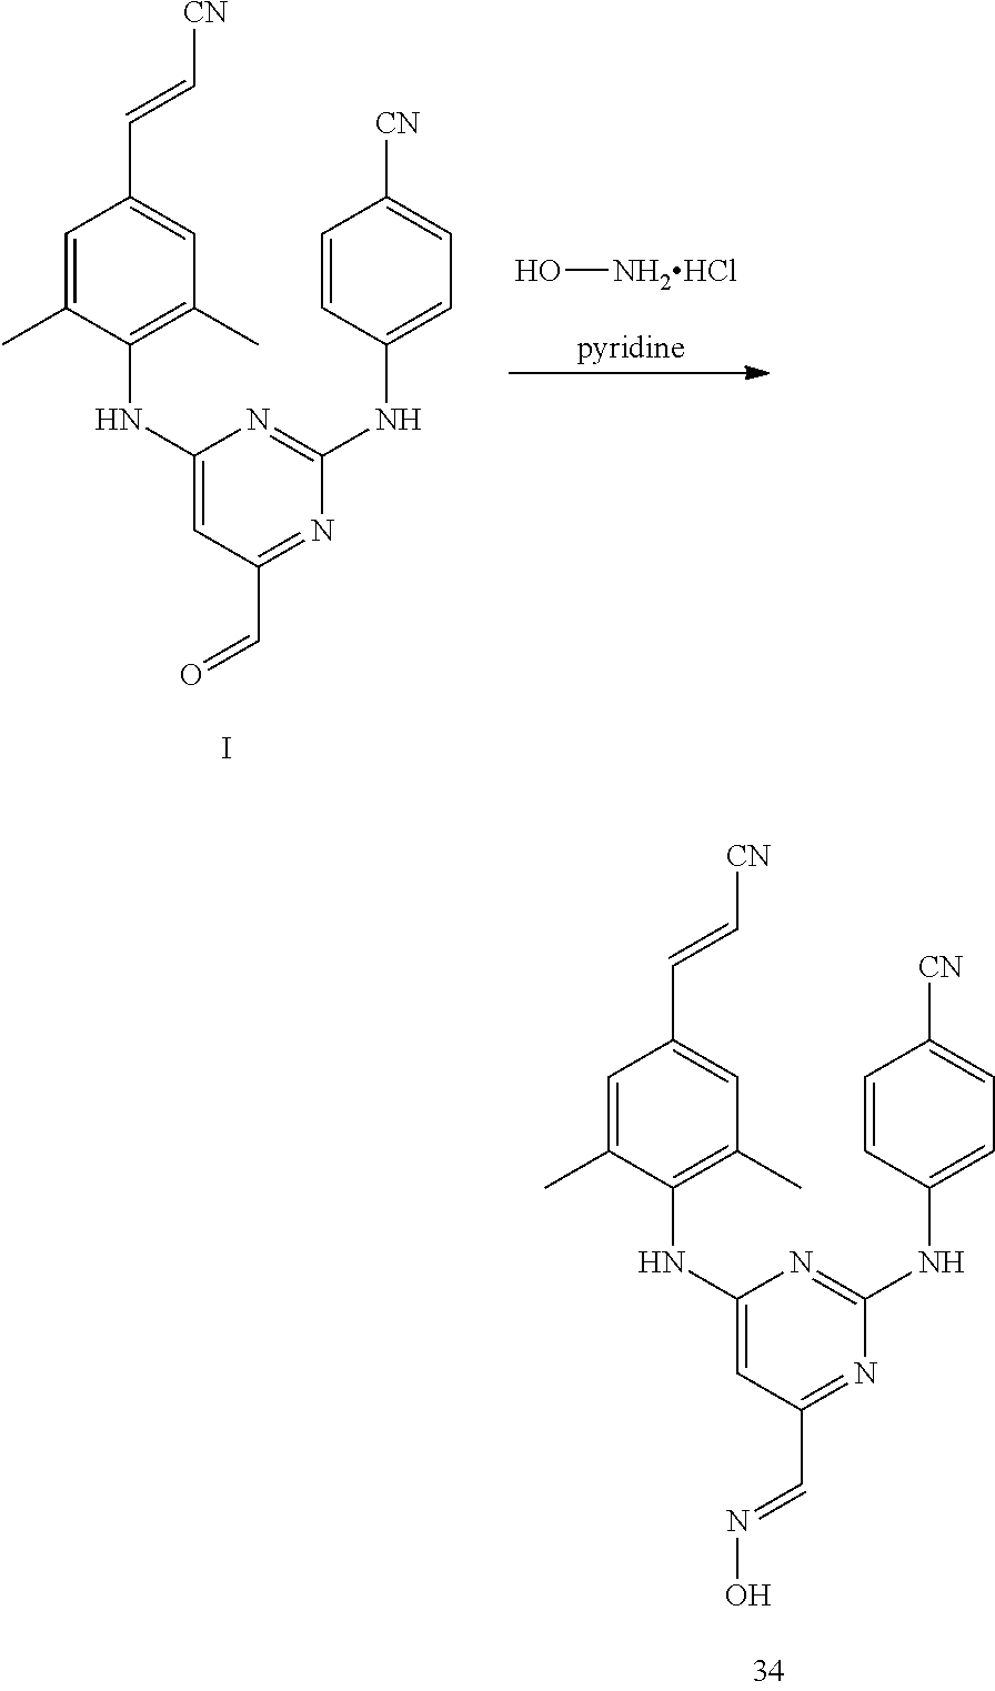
C1(NC2=C(C)C=C(C=C[CN])C=C2C)=CC(C=O)=NC(NC2=CC=C([CN])C=C2)=N1.I.O[NH2HCl].C1(NC2=C(C)C=C(C=C[CN])C=C2C)=CC(C=NO)=NC(NC2=CC=C([CN])C=C2)=N1
